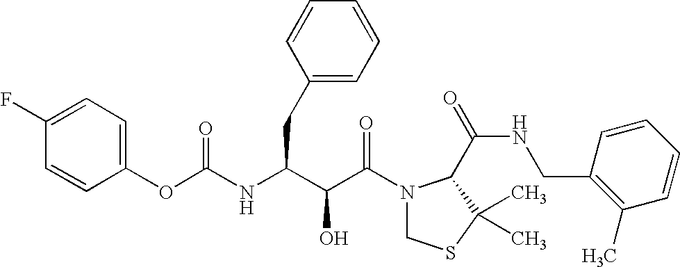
O(C(=O)NC(CC1=CC=CC=C1)C(C(N1CSC(C)(C)C1C(NCC1=C(C)C=CC=C1)=O)=O)O)C1=CC=C(F)C=C1
